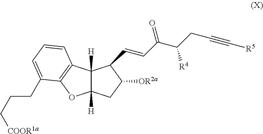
C12([H])C([H])(CC([OR2a])C1C=CC(C(CC#C[R5])[R4])=O)OC1=C2C=CC=C1CCC[COOR1a]
